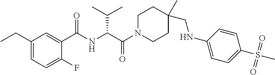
C1(CC)=CC=C(F)C(C(NC(C(N2CCC(C)(CNC3=CC=C(S(C)(=O)=O)C=C3)CC2)=O)C(C)C)=O)=C1
